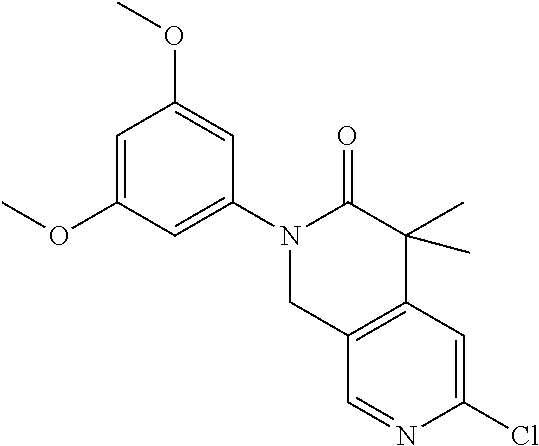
C12=C(C=C(Cl)N=C1)C(C)(C)C(=O)N(C1=CC(OC)=CC(OC)=C1)C2
